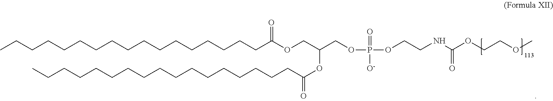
CCCCCCCCCCCCCCCCCC(OC(COC(CCCCCCCCCCCCCCCCC)=O)COP(OCCNC(OCCOC)=O)(=O)[O-])=O
